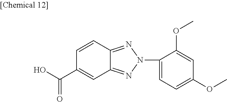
C1=CC2=NN(C3=CC=C(OC)C=C3OC)N=C2C=C1C(O)=O
